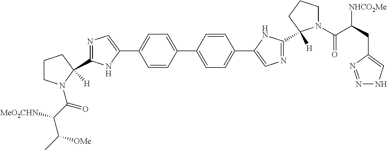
N1=C(C2([H])N(C(C(C(C)[OMe])[MeO2CHN])=O)CCC2)NC(C2=CC=C(C3=CC=C(C4=CN=C(C5([H])N(C(C(CC6=CNN=N6)[NHCO2Me])=O)CCC5)N4)C=C3)C=C2)=C1
